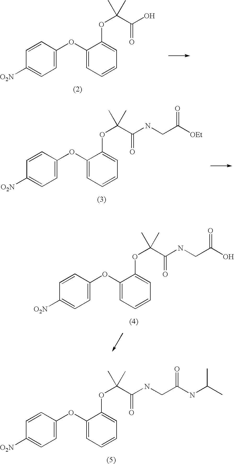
C1=CC(OC2=CC=CC=C2OC(C(O)=O)(C)C)=CC=C1[O2N].C1=CC(OC2=CC=CC=C2OC(C(NCC([OEt])=O)=O)(C)C)=CC=C1[O2N].C1=CC(OC2=CC=CC=C2OC(C(NCC(O)=O)=O)(C)C)=CC=C1[O2N].C1=CC(OC2=CC=CC=C2OC(C(NCC(NC(C)C)=O)=O)(C)C)=CC=C1[O2N]
